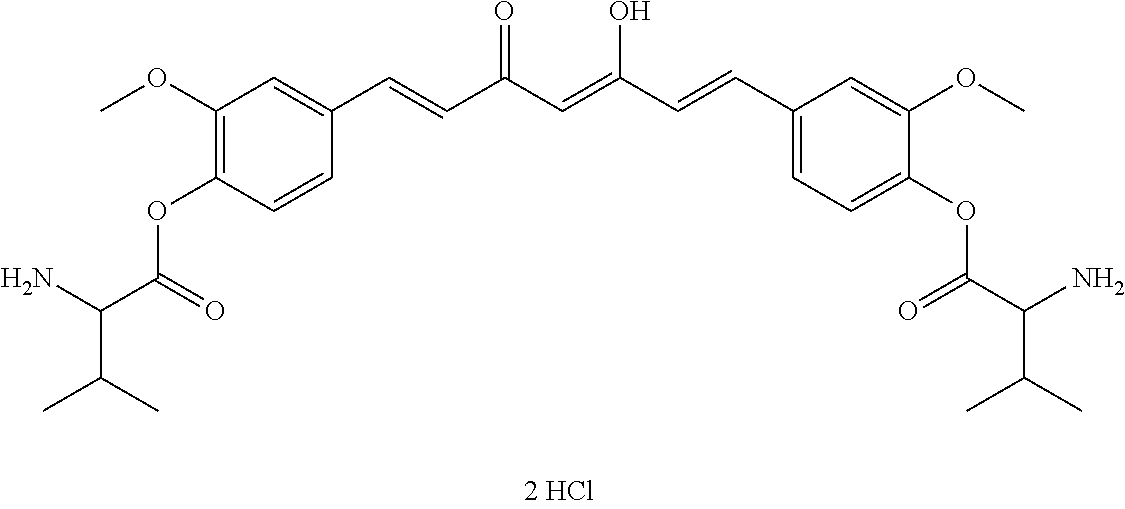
C1(OC)=C(OC(C(N)C(C)C)=O)C=CC(C=CC(C=C(O)C=CC2=CC=C(OC(C(N)C(C)C)=O)C(OC)=C2)=O)=C1
